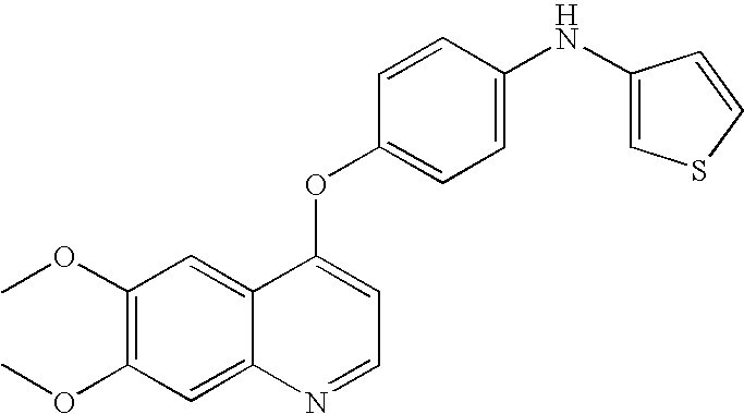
C1=CC(OC2=CC=NC3=CC(OC)=C(OC)C=C23)=CC=C1NC1=CSC=C1
